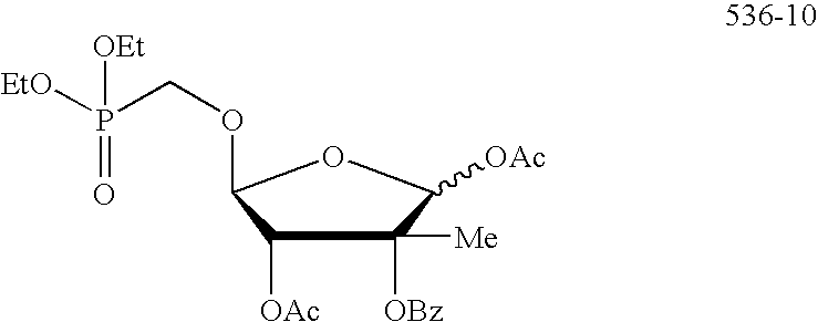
C1([OAc])C([OBz])([Me])C([OAc])OC1OCP([EtO])([OEt])=O
